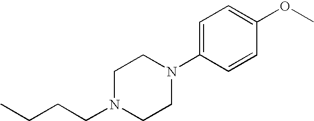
CCCCN1CCN(C2=CC=C(OC)C=C2)CC1
